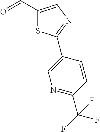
C1(C=O)=CN=C(C2=CN=C(C(F)(F)F)C=C2)S1
